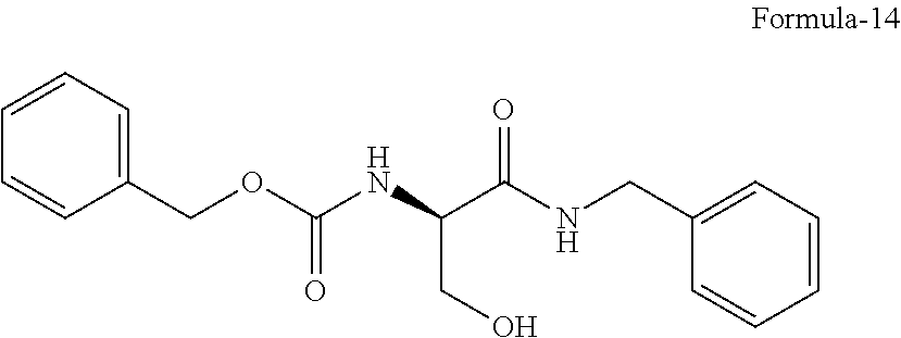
C1(COC(NC(CO)C(NCC2=CC=CC=C2)=O)=O)=CC=CC=C1
